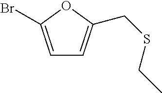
C1=C(Br)OC(CSCC)=C1
